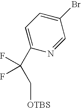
BrC1=CC=C(C(C[OTBS])(F)F)N=C1
